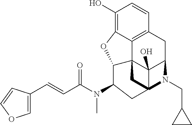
C1(O)=C2C3=C(C=C1)CC1C4(O)C35C(O2)C(N(C)C(=O)C=CC2=COC=C2)CC4(C5)N1CC1CC1
